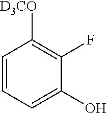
C1([D3CO])=C(F)C(O)=CC=C1
